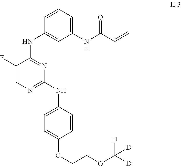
C1(F)=CN=C(NC2=CC=C(OCCOC([D])([D])[D])C=C2)N=C1NC1=CC(NC(C=C)=O)=CC=C1
